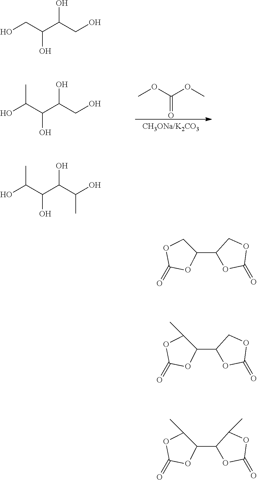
OCC(C(CO)O)O.OC(C(C(CO)O)O)C.OC(C(C(C(O)C)O)O)C.COC(OC)=O.C1(C2OC(=O)OC2)COC(=O)O1.C1(C2OC(=O)OC2)C(C)OC(=O)O1.C1(C2OC(=O)OC2C)C(C)OC(=O)O1
